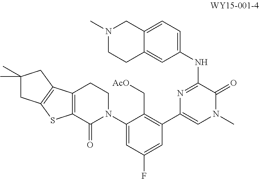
C1(N2CCC3=C(C2=O)SC2=C3CC(C)(C)C2)=CC(F)=CC(C2=CN(C)C(=O)C(NC3=CC=C4C(=C3)CCN(C)C4)=N2)=C1C[AcO]
